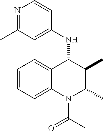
C1=CC=C2C(=C1)C(NC1=CC(C)=NC=C1)C(C)C(C)N2C(C)=O
